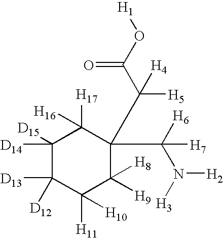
C1([D14])([D15])C([D13])([D12])C([H11])([H10])C([H9])([H8])C(C(C(O[H1])=O)([H5])[H4])(C([H6])(N([H3])[H2])[H7])C1([H17])[H16]
